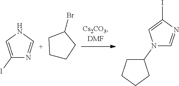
C1(I)=CNC=N1.C1CCC(Br)C1.N1(C2CCCC2)C=NC(I)=C1
